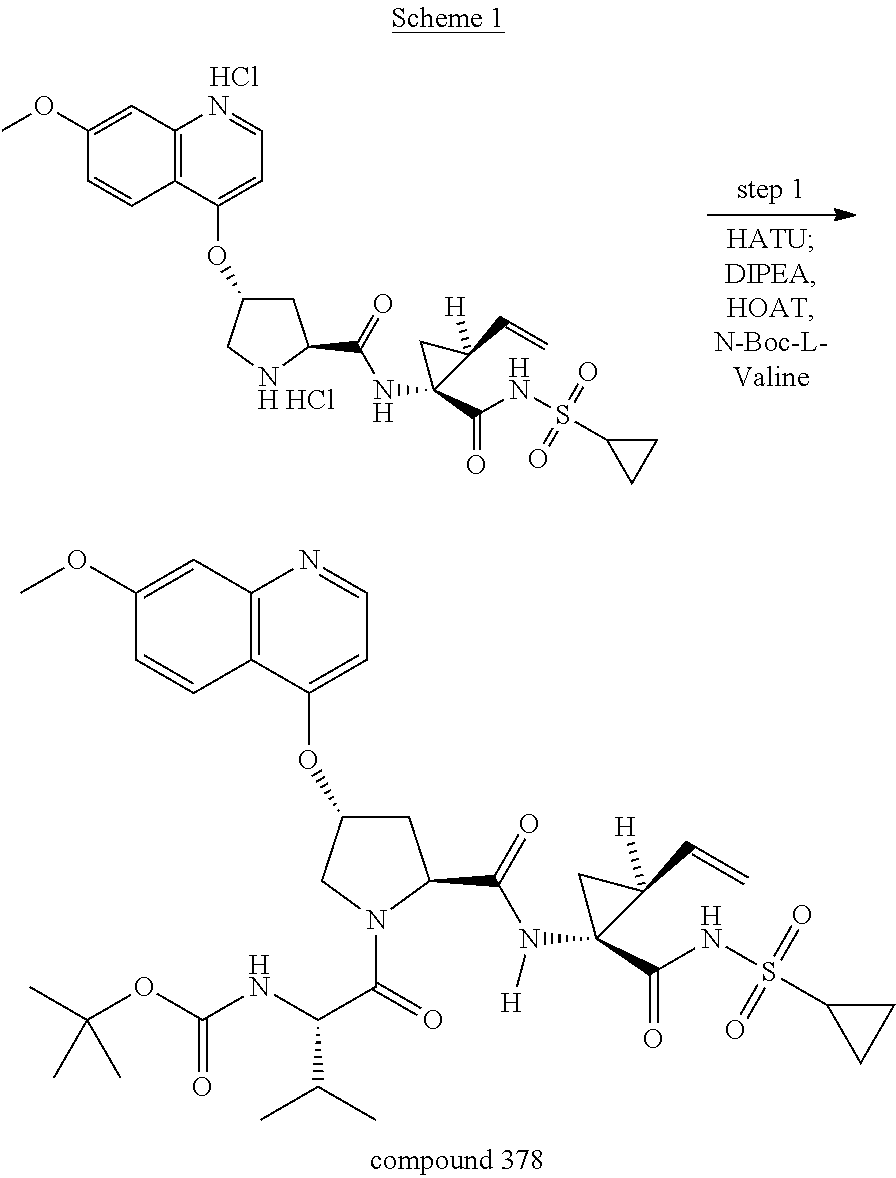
C1C(OC2=CC=NC3=C2C=CC(OC)=C3)C[NH HCl]C1C(=O)NC1(C(NS(C2CC2)(=O)=O)=O)C(C=C)([H])C1.Cl.C1C(OC2=CC=NC3=C2C=CC(OC)=C3)CN(C(C(NC(OC(C)(C)C)=O)C(C)C)=O)C1C(=O)N(C1(C(NS(C2CC2)(=O)=O)=O)C(C=C)([H])C1)[H]
